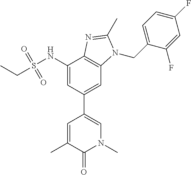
C1(NS(CC)(=O)=O)=CC(C2=CN(C)C(=O)C(C)=C2)=CC2=C1N=C(C)N2CC1=CC=C(F)C=C1F
